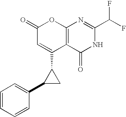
C1(=O)C=C(C2C(C3=CC=CC=C3)C2)C2=C(O1)N=C(C(F)F)NC2=O
